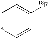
C1=*C=CC([18F])=C1
